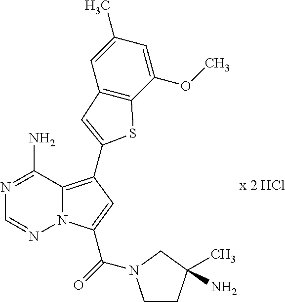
N12C(=C(C3=CC4=C(C(OC)=CC(C)=C4)S3)C=C1C(N1CCC(N)(C)C1)=O)C(N)=NC=N2
